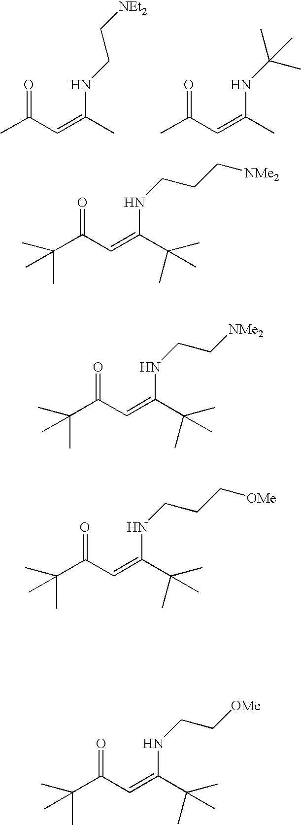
CC(C=C(C)NCC[NEt2])=O.CC(C=C(C)NC(C)(C)C)=O.C(C(C=C(C(C)(C)C)NCCC[NMe2])=O)(C)(C)C.C(C(C=C(C(C)(C)C)NCC[NMe2])=O)(C)(C)C.C(C(C=C(C(C)(C)C)NCCC[OMe])=O)(C)(C)C.C(C(C=C(C(C)(C)C)NCC[OMe])=O)(C)(C)C
